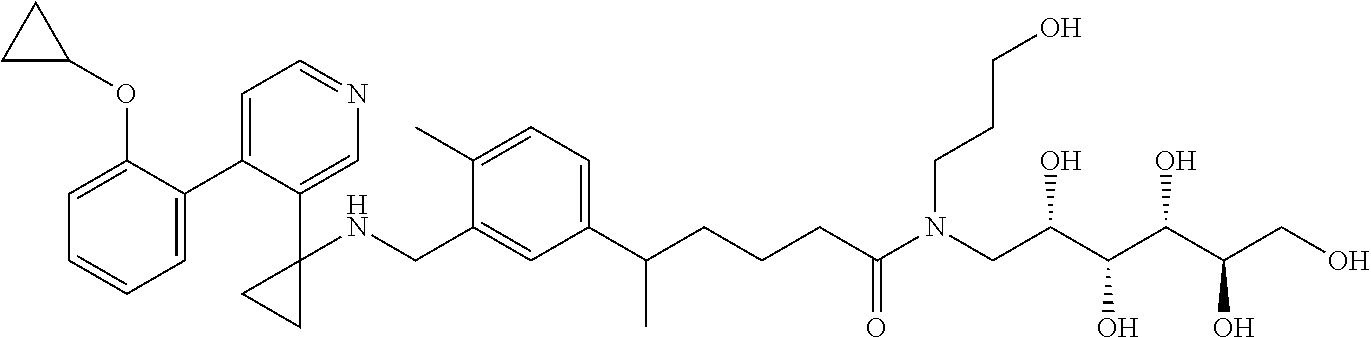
C1(C2=CC=NC=C2C2(NCC3=CC(C(CCCC(N(CC(C(C(C(CO)O)O)O)O)CCCO)=O)C)=CC=C3C)CC2)=CC=CC=C1OC1CC1
